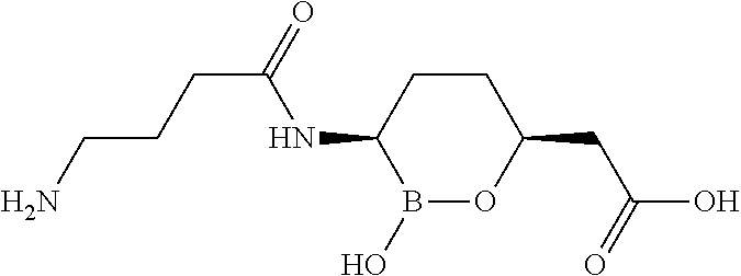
C1CC(NC(CCCN)=O)B(O)OC1CC(O)=O
